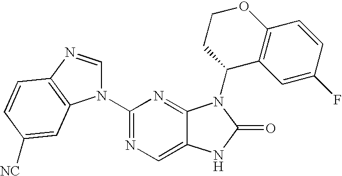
C12=CN=C(N3C=NC4=C3C=C([NC])C=C4)N=C1N(C1C3=C(OCC1)C=CC(F)=C3)C(=O)N2
